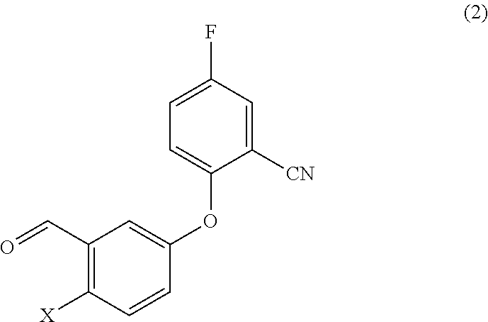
C1=C(F)C=C([CN])C(OC2=CC(C=O)=C([X])C=C2)=C1
